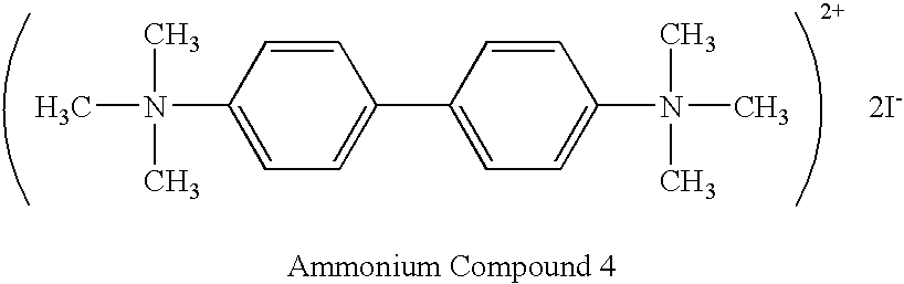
CN(C1=CC=C(C2=CC=C(N(C)(C)C)C=C2)C=C1)(C)C.[2I-]
